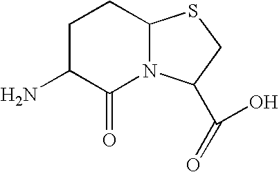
C1C(N)C(=O)N2C(C1)SCC2C(O)=O
